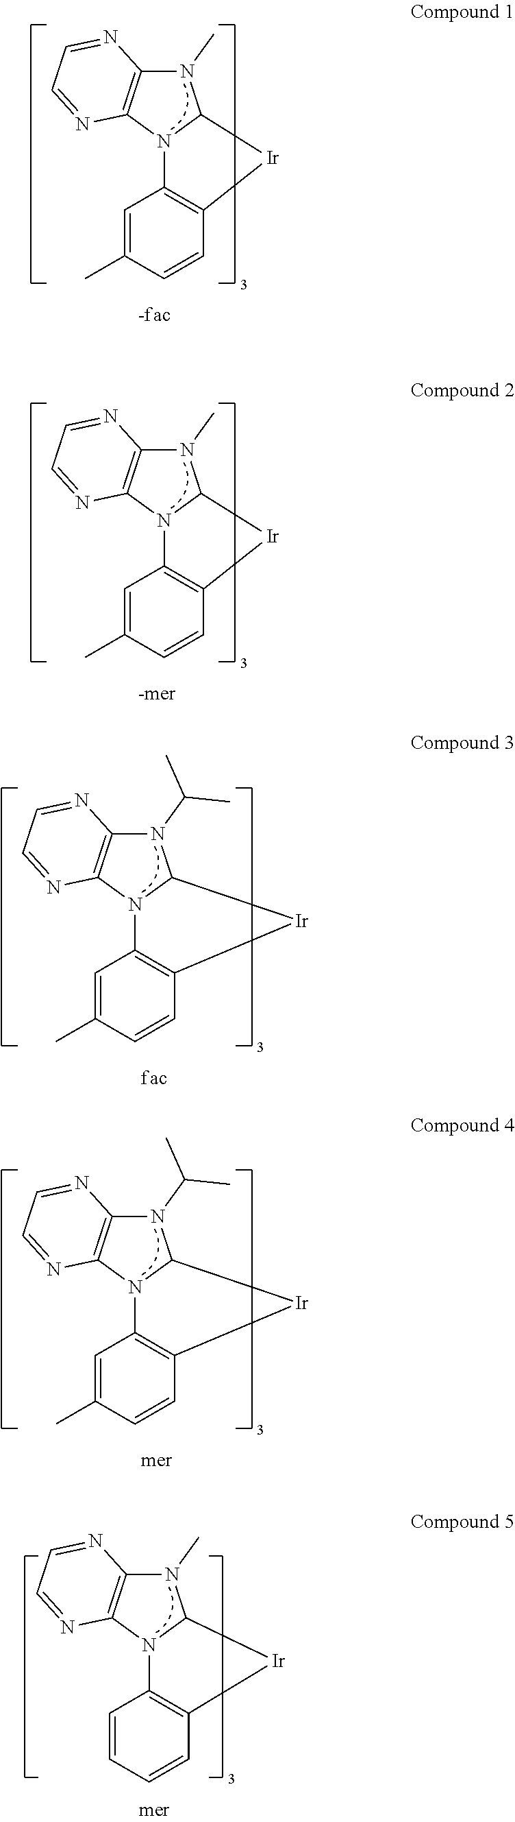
N1(C)C2=C(N3C1[Ir]C1=C3C=C(C)C=C1)N=CC=N2.N1(C)C2=C(N3C1[Ir]C1=C3C=C(C)C=C1)N=CC=N2.N1(C(C)C)C2=C(N3C1[Ir]C1=C3C=C(C)C=C1)N=CC=N2.N1(C(C)C)C2=C(N3C1[Ir]C1=C3C=C(C)C=C1)N=CC=N2.N1(C)C2=C(N3C1[Ir]C1=C3C=CC=C1)N=CC=N2
